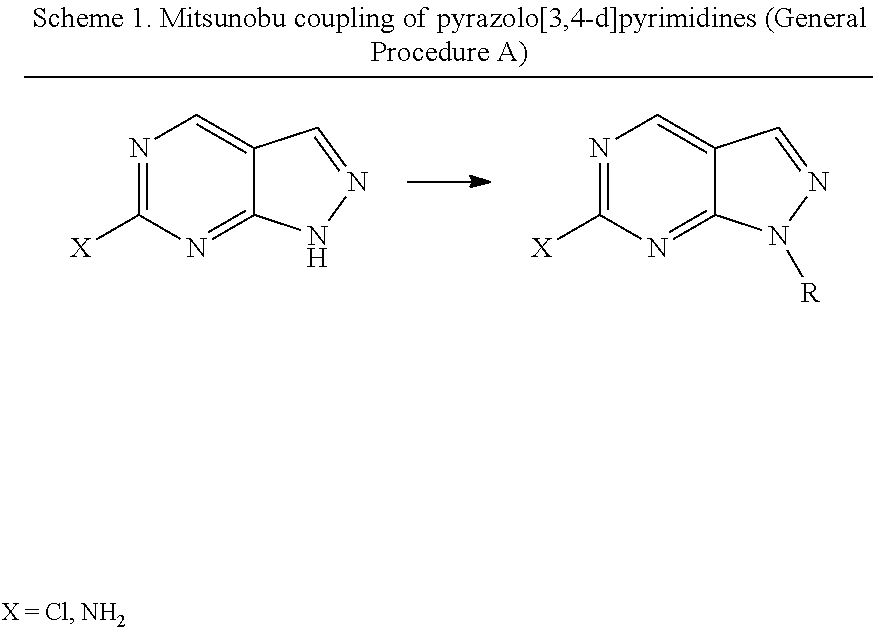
N1=C([X])N=C2C(=C1)C=NN2.N1=C([X])N=C2C(=C1)C=NN2[R]
